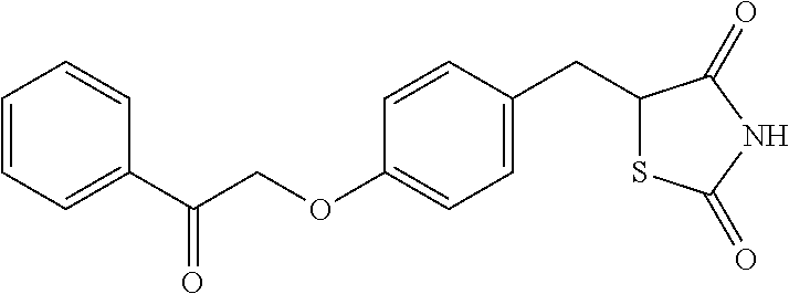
C1(CC2=CC=C(OCC(C3=CC=CC=C3)=O)C=C2)SC(=O)NC1=O
